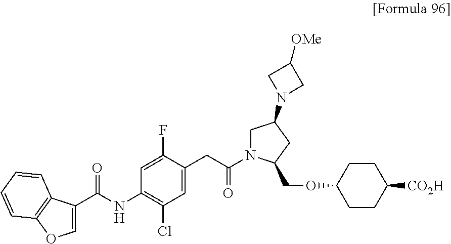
C1=C(F)C(CC(N2CC(N3CC([OMe])C3)CC2COC2CCC([CO2H])CC2)=O)=CC(Cl)=C1NC(C1=COC2=C1C=CC=C2)=O
